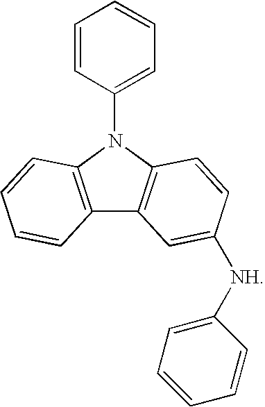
C12=C(N(C3=CC=CC=C3)C3=C1C=C([NH]C1=CC=CC=C1)C=C3)C=CC=C2
